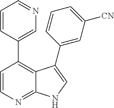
C1=CN=C2C(=C1C1=CN=CC=C1)C(C1=CC([CN])=CC=C1)=CN2
